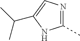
N1=C(C)NC(C(C)C)=C1
